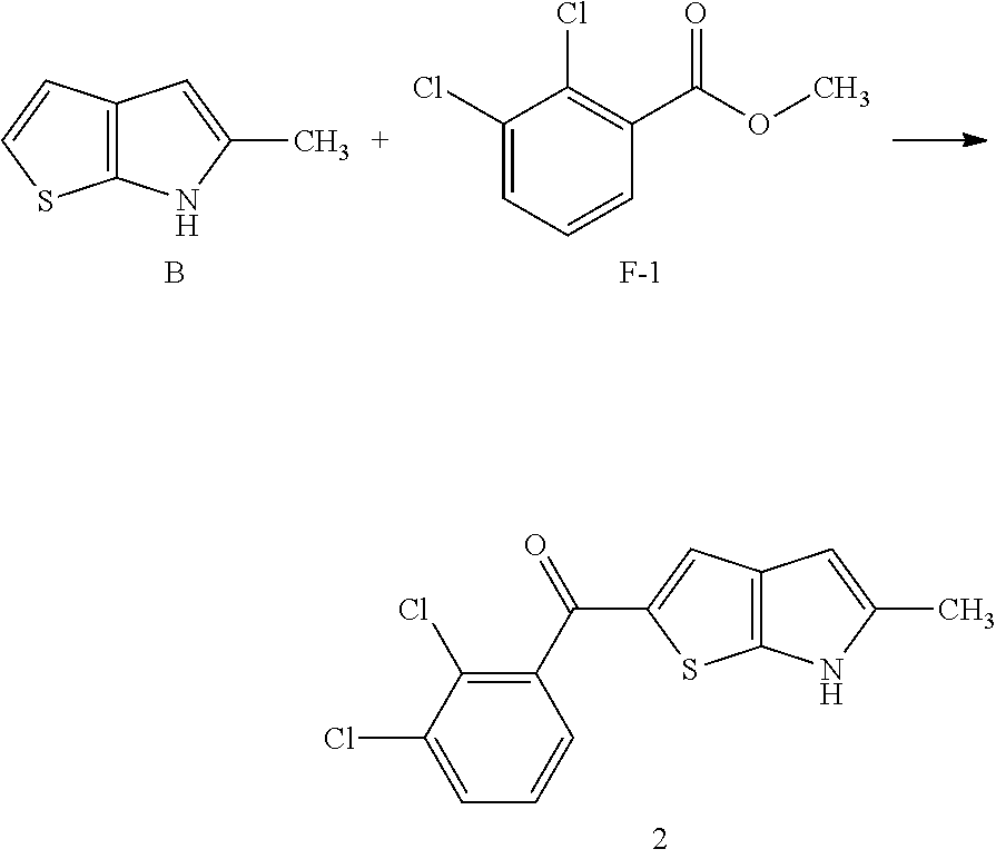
C12=C(C=CS1)C=C(C)N2.B.C1(Cl)=CC=CC(C(OC)=O)=C1Cl.[F-].C1(Cl)=CC=CC(C(=O)C2=CC3=C(S2)NC(C)=C3)=C1Cl
